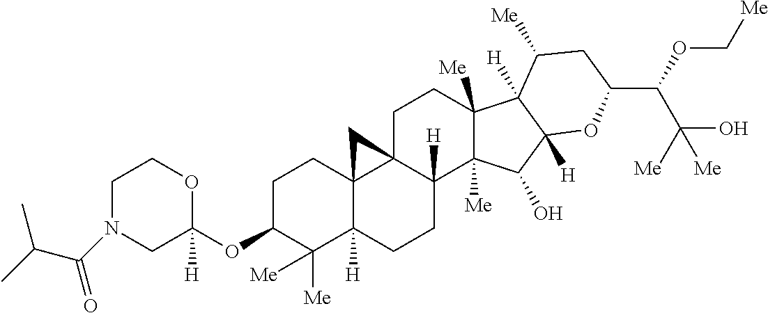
C(N1CC(OC2C([Me])([Me])C3([H])C4(CC2)C2(CCC5([Me])C([Me])(C(O)C6([H])C5([H])C([Me])CC(C(C(O)([Me])[Me])OC[Me])O6)C2([H])CC3)C4)([H])OCC1)(C(C)C)=O
